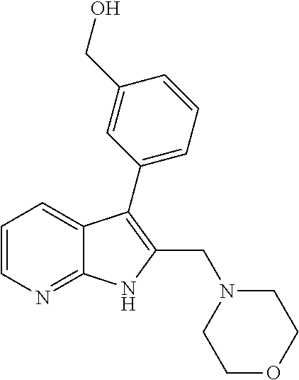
C12=NC=CC=C1C(C1=CC=CC(CO)=C1)=C(CN1CCOCC1)N2
